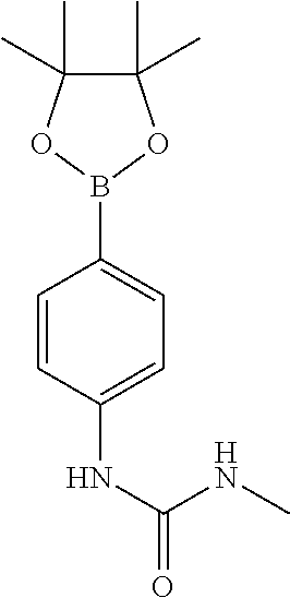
C1=CC(NC(=O)NC)=CC=C1B1OC(C)(C)C(C)(C)O1
